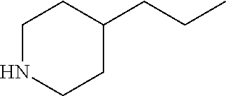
C1NCCC(CCC)C1
